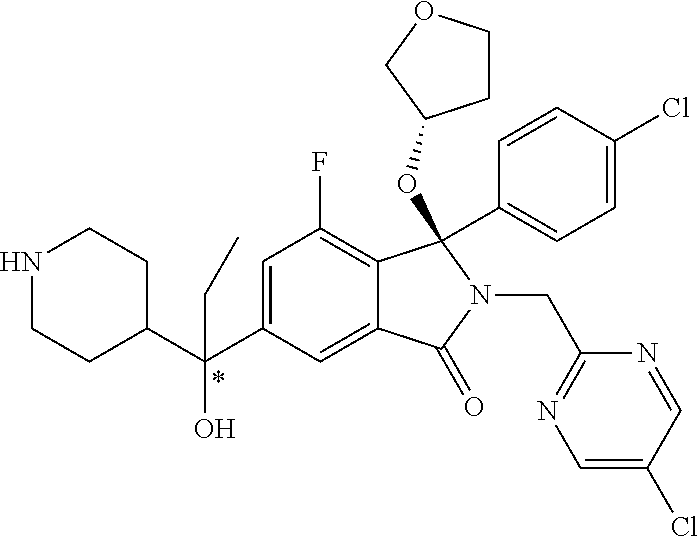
N1CCC(C(C2=CC(F)=C3C(=C2)C(=O)N(CC2=NC=C(Cl)C=N2)C3(C2=CC=C(Cl)C=C2)OC2CCOC2)(CC)O)CC1
